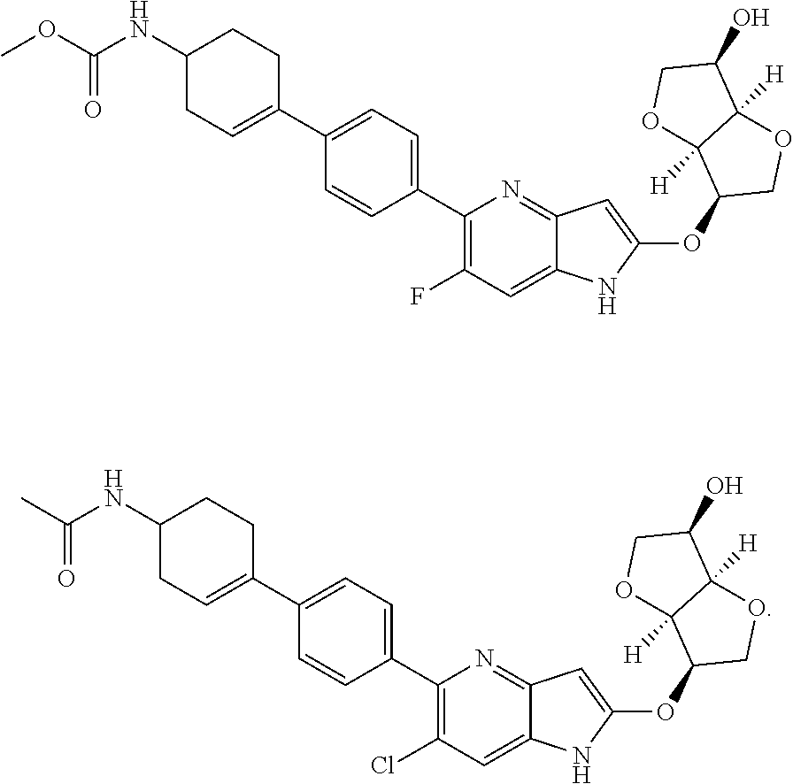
C1(C2=CC=C(C3=C(F)C=C4C(=N3)C=C(OC3COC5([H])C3([H])OCC5O)N4)C=C2)=CCC(NC(OC)=O)CC1.C1(C2=CC=C(C3=C(Cl)C=C4C(=N3)C=C(OC3COC5([H])C3([H])OCC5O)N4)C=C2)=CCC(NC(C)=O)CC1
